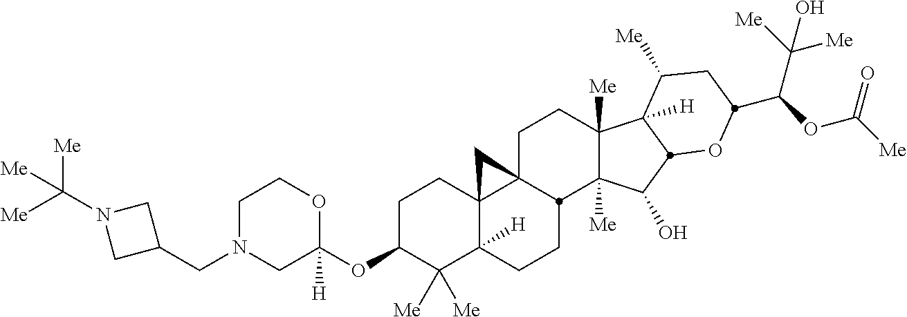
C1C(OC2([H])OCCN(CC3CN(C([Me])([Me])[Me])C3)C2)C([Me])([Me])C2([H])C3(C1)C1(CCC4([Me])C([Me])(C(O)C5C4([H])C([Me])CC(C(OC([Me])=O)C([Me])([Me])O)O5)C1CC2)C3
